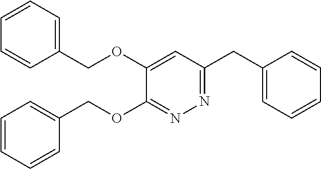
C1=CC=C(COC2=CC(CC3=CC=CC=C3)=NN=C2OCC2=CC=CC=C2)C=C1
